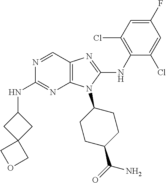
N1=CC2=C(N=C1NC1CC3(C1)COC3)N(C1CCC(C(=O)N)CC1)C(NC1=C(Cl)C=C(F)C=C1Cl)=N2
